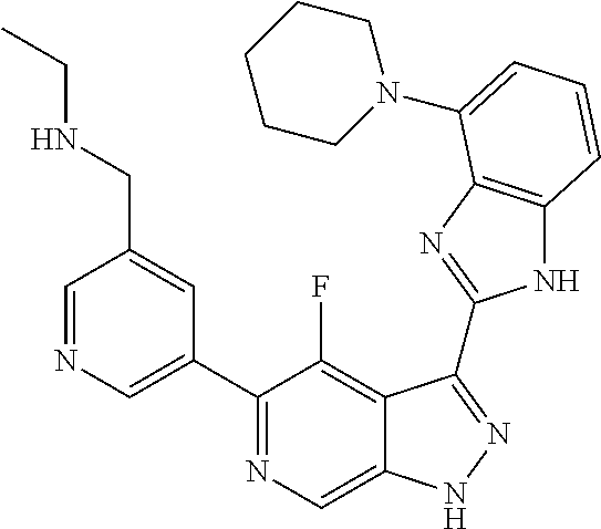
C1=NC=C(C2=NC=C3C(=C2F)C(C2=NC4=C(N2)C=CC=C4N2CCCCC2)=NN3)C=C1CNCC
